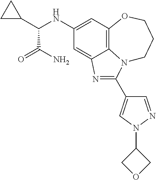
C1(NC(C2CC2)C(=O)N)=CC2=C3C(=C1)N=C(C1=CN(C4COC4)N=C1)N3CCCO2
